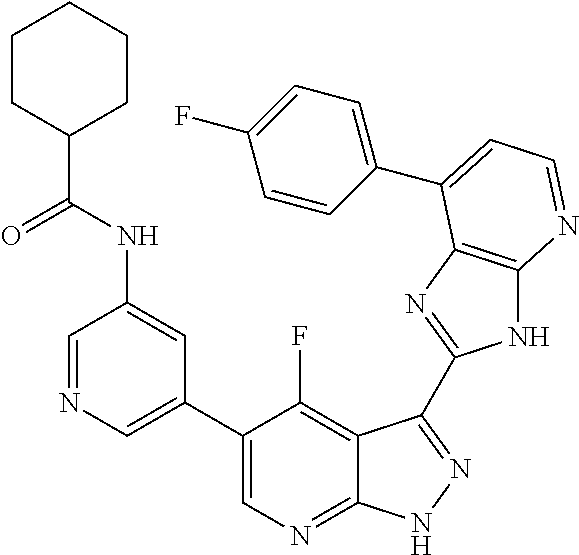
C1=NC=C(C2=CN=C3C(=C2F)C(C2=NC4=C(N2)N=CC=C4C2=CC=C(F)C=C2)=NN3)C=C1NC(C1CCCCC1)=O
